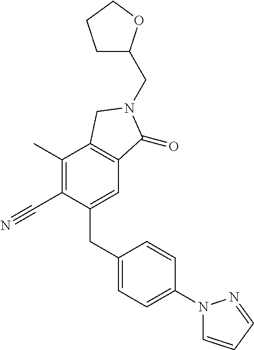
C1(C)=C(C#N)C(CC2=CC=C(N3C=CC=N3)C=C2)=CC2=C1CN(CC1CCCO1)C2=O
